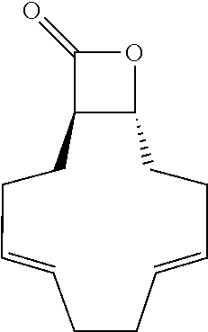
C1CC2C(=O)OC2CCC=CCCC=C1
